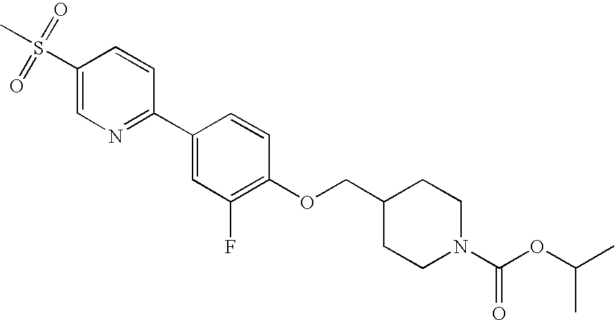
C1(S(C)(=O)=O)=CN=C(C2=CC(F)=C(OCC3CCN(C(OC(C)C)=O)CC3)C=C2)C=C1
